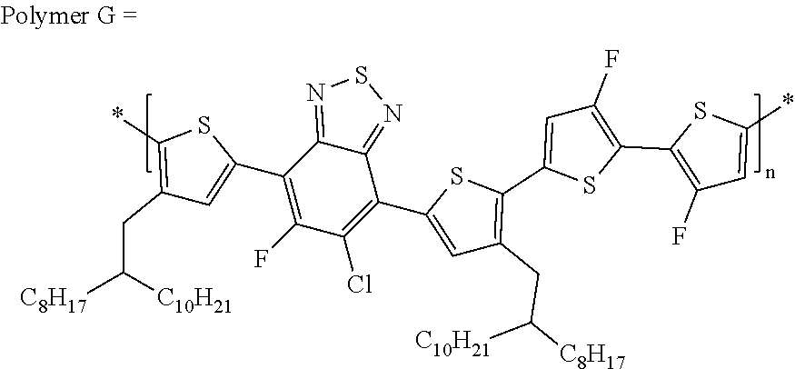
C1(C2=CC(CC([C10H21])[C8H17])=C(*)S2)=C(F)C(Cl)=C(C2=CC(CC([C8H17])[C10H21])=C(C3=CC(F)=C(C4=C(F)C=C(*)S4)S3)S2)C2=NSN=C12
